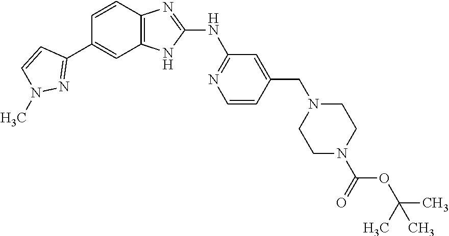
C1(C2=NN(C)C=C2)=CC2=C(C=C1)N=C(NC1=NC=CC(CN3CCN(C(=O)OC(C)(C)C)CC3)=C1)N2
